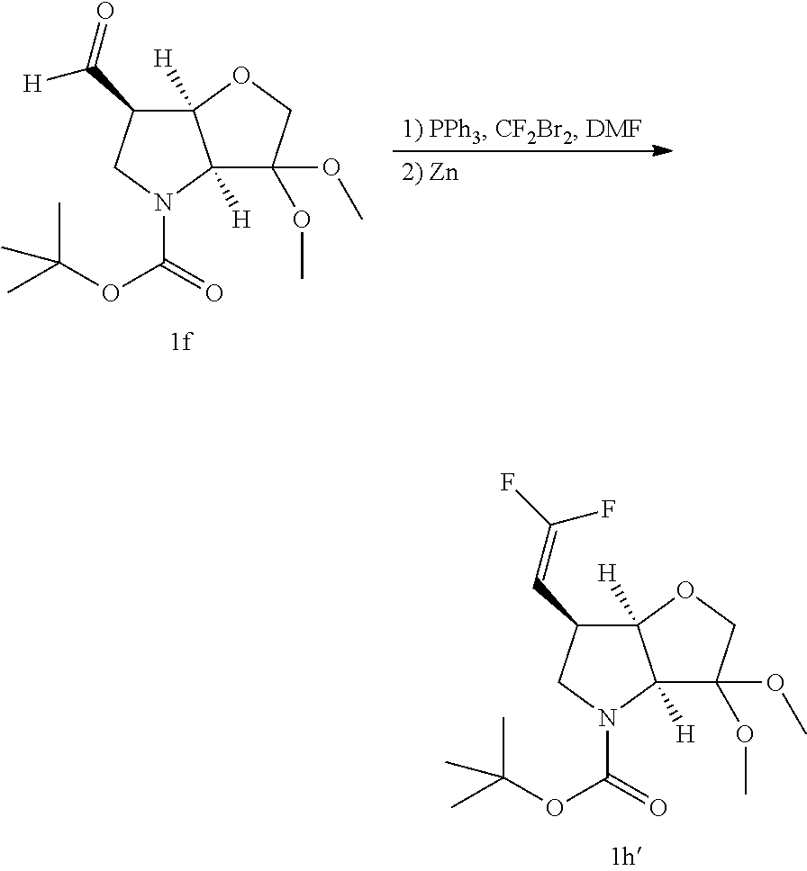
C12([H])C([H])(N(C(OC(C)(C)C)=O)CC1C(=O)[H])C(OC)(OC)CO2.C12([H])C([H])(N(C(OC(C)(C)C)=O)CC1C=C(F)F)C(OC)(OC)CO2
